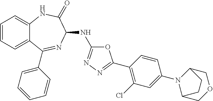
C1(C2=NN=C(NC3N=C(C4=CC=CC=C4)C4=CC=CC=C4NC3=O)O2)=C(Cl)C=C(N2C3COCC2CC3)C=C1
